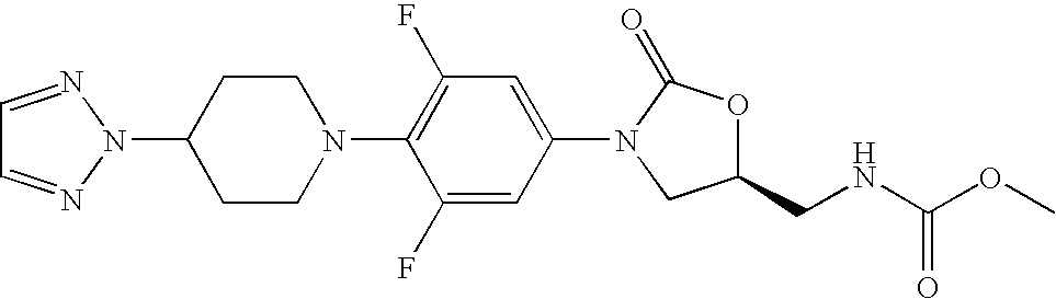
C1=NN(C2CCN(C3=C(F)C=C(N4C(=O)OC(CNC(OC)=O)C4)C=C3F)CC2)N=C1
